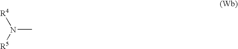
N(C)([R4])[R5]
